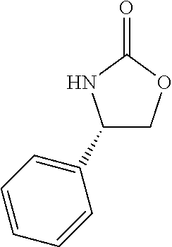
C1(C2=CC=CC=C2)COC(=O)N1
